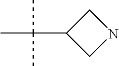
C1C(C(C)(C)C)CN1
